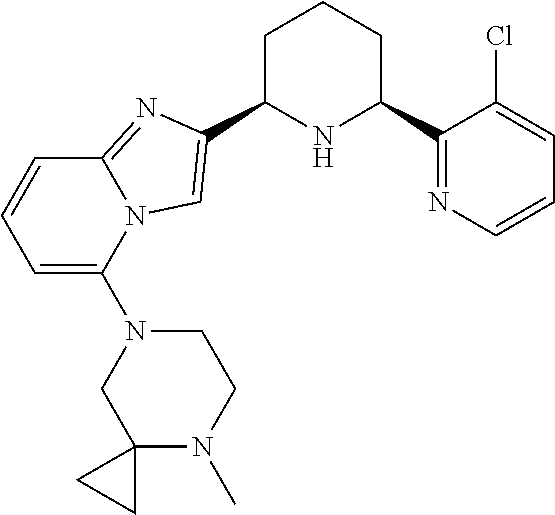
C1C(C2=CN3C(=N2)C=CC=C3N2CC3(N(C)CC2)CC3)NC(C2=NC=CC=C2Cl)CC1
